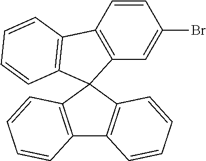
C1=CC2=C(C=C1Br)C1(C3=C2C=CC=C3)C2=C(C3=C1C=CC=C3)C=CC=C2
